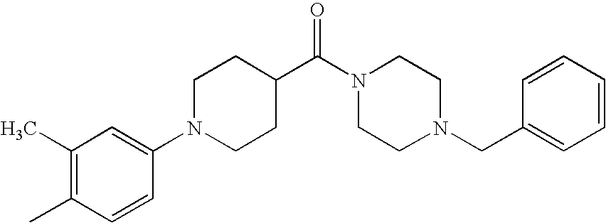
C1(C)=C(C)C=CC(N2CCC(C(N3CCN(CC4=CC=CC=C4)CC3)=O)CC2)=C1
